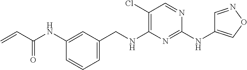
C=CC(NC1=CC(CNC2=C(Cl)C=NC(NC3=CON=C3)=N2)=CC=C1)=O
